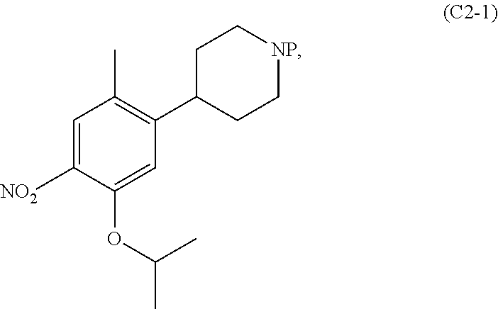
C1=C([NO2])C(OC(C)C)=CC(C2CC[NP]CC2)=C1C
